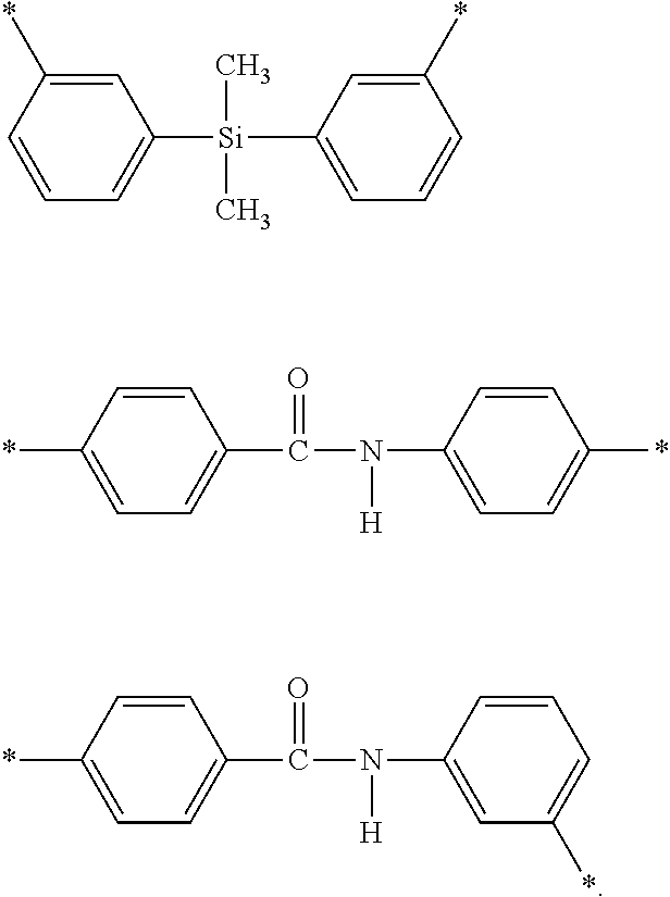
C1=CC=C([Si](C2=CC=CC(*)=C2)(C)C)C=C1*.C1(*)=CC=C(C(=O)N(C2=CC=C(*)C=C2)[H])C=C1.C1(*)=CC=C(C(=O)N(C2=CC(*)=CC=C2)[H])C=C1
